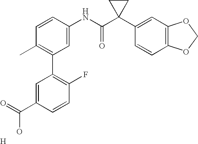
C1=CC(NC(C2(C3=CC4=C(C=C3)OCO4)CC2)=O)=CC(C2=C(F)C=CC(C(=O)O)=C2)=C1C.[H]
